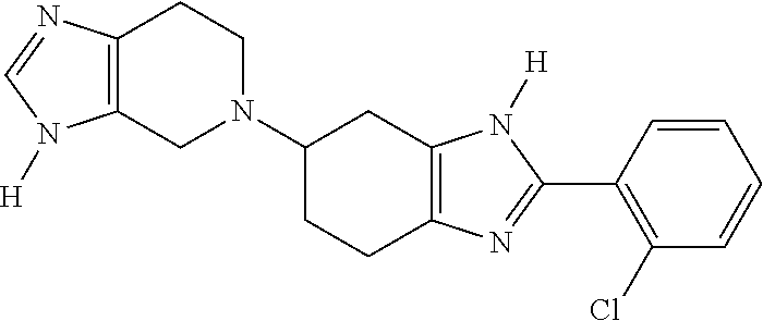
C1(N2CCC3=C(C2)N([H])C=N3)CCC2=C(C1)N([H])C(C1=C(Cl)C=CC=C1)=N2
